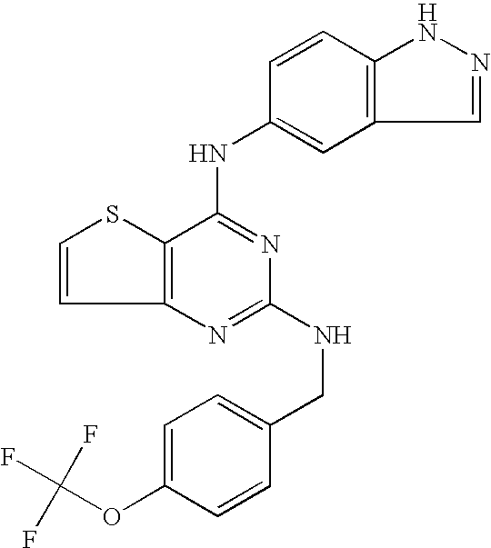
C12=C(C(NC3=CC4=C(C=C3)NN=C4)=NC(NCC3=CC=C(OC(F)(F)F)C=C3)=N1)SC=C2
